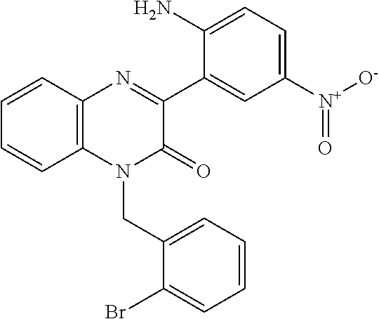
N1=C(C2=CC([N+](=O)[O-])=CC=C2N)C(=O)N(CC2=CC=CC=C2Br)C2=C1C=CC=C2
